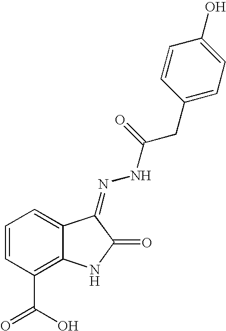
C1=CC(C(=O)O)=C2C(=C1)C(=NNC(CC1=CC=C(O)C=C1)=O)C(=O)N2
